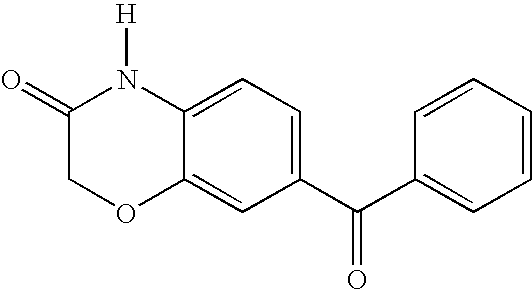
C1(=O)COC2=CC(C(C3=CC=CC=C3)=O)=CC=C2N1[H]
